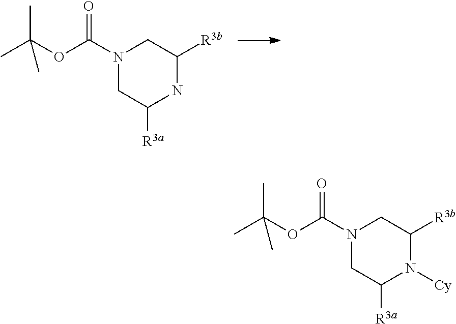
N1(C(OC(C)(C)C)=O)CC([R3a])NC([R3b])C1.N1(C(OC(C)(C)C)=O)CC([R3a])N([Cy])C([R3b])C1
